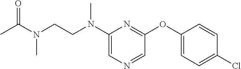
C1=NC=C(N(CCN(C(C)=O)C)C)N=C1OC1=CC=C(Cl)C=C1
